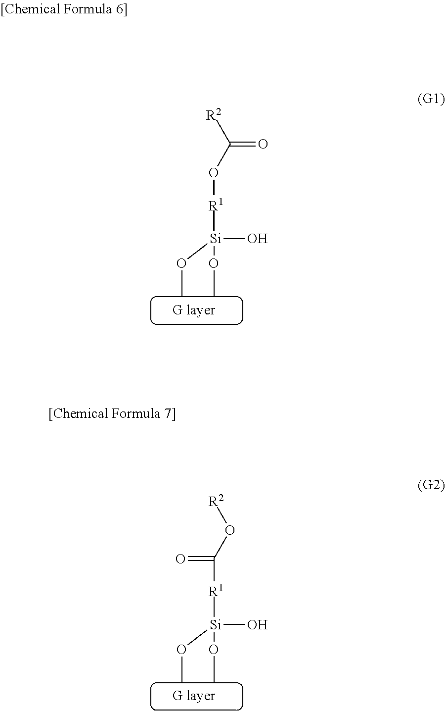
[R2]C(=O)O[R1][Si](O)(OC)OC.C([R1][Si](O)(OC)OC)(=O)O[R2]
